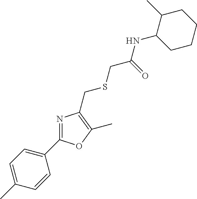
C1=C(C)C=CC(C2=NC(CSCC(NC3CCCCC3C)=O)=C(C)O2)=C1
